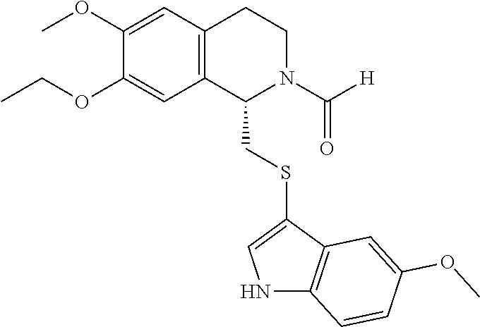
C1(OCC)=CC2=C(C=C1OC)CCN(C([H])=O)C2CSC1=CNC2=C1C=C(OC)C=C2
